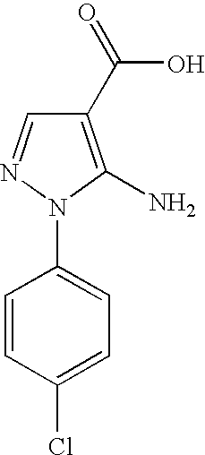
C1=CC(Cl)=CC=C1N1C(N)=C(C(O)=O)C=N1
